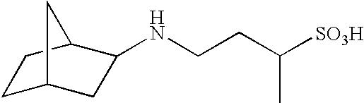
N(CCC([SO3H])C)C1CC2CCC1C2
